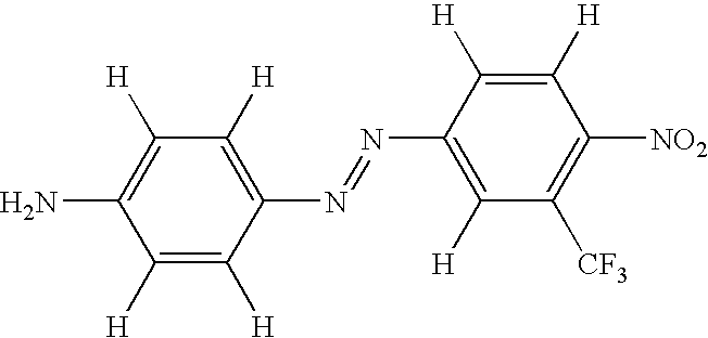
C1([H])=C([H])C(N=NC2=C([H])C([CF3])=C([NO2])C([H])=C2[H])=C([H])C([H])=C1N
